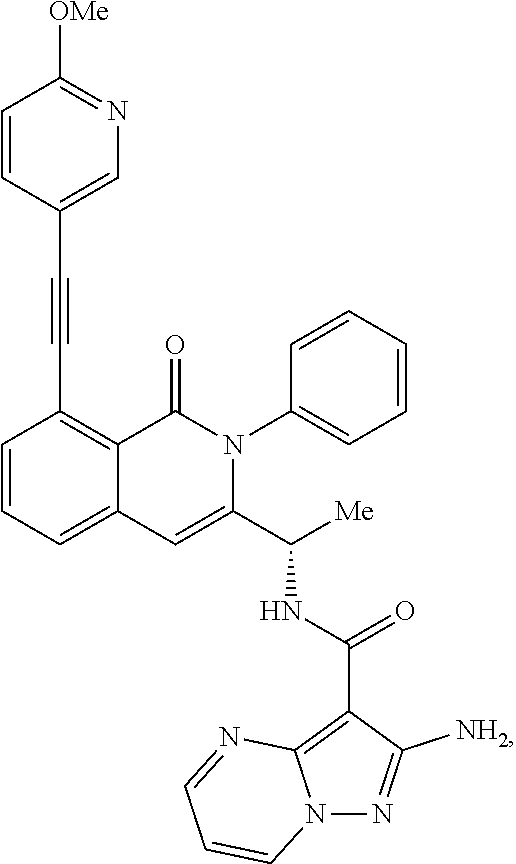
C1=CC=C2C(=C1C#CC1=CN=C([OMe])C=C1)C(=O)N(C1=CC=CC=C1)C(C([Me])NC(=O)C1=C3N(N=C1N)C=CC=N3)=C2
